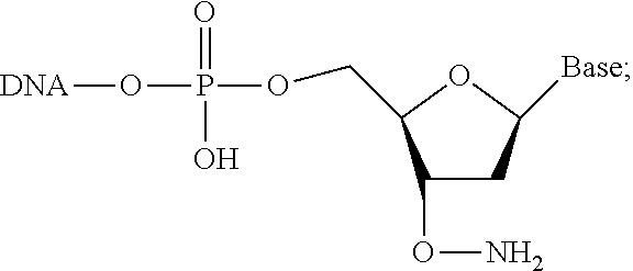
C1(ON)CC([Base])OC1COP(O[DNA])(=O)O
